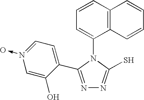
C1=CC2=C(C(N3C(S)=NN=C3C3=CC=N(->O)C=C3O)=C1)C=CC=C2
